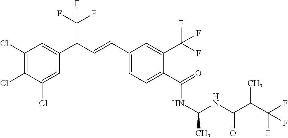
C1(Cl)=C(Cl)C(Cl)=CC(C(C=CC2=CC=C(C(=O)NC(NC(C(C(F)(F)F)C)=O)C)C(C(F)(F)F)=C2)C(F)(F)F)=C1
